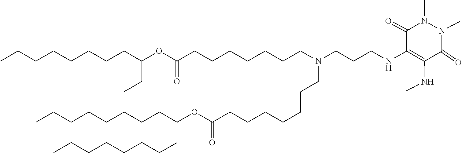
O(C(=O)CCCCCCCN(CCCCCCCC(OC(CC)CCCCCCCC)=O)CCCNC1=C(NC)C(=O)N(C)N(C)C1=O)C(CCCCCCCC)CCCCCCCC
